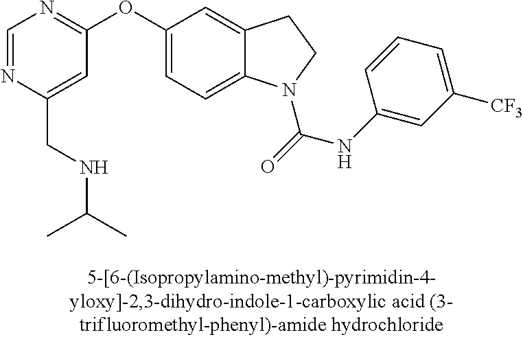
O(C1=CC=C2C(=C1)CCN2C(=O)NC1=CC([CF3])=CC=C1)C1=NC=NC(CNC(C)C)=C1
